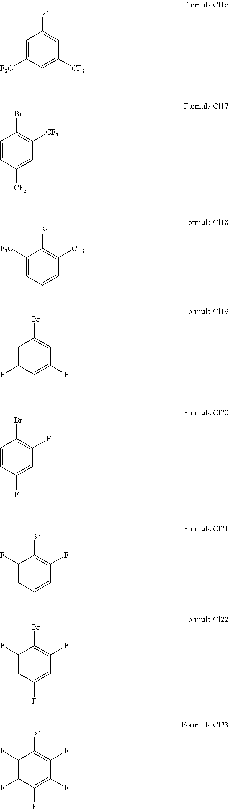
C1=C([F3C])C=C([CF3])C=C1Br.C1=CC([CF3])=CC([CF3])=C1Br.C1([F3C])=CC=CC([CF3])=C1Br.C1=C(F)C=C(F)C=C1Br.C1=CC(F)=CC(F)=C1Br.C1(F)=CC=CC(F)=C1Br.C1(F)=CC(F)=CC(F)=C1Br.C1(F)=C(F)C(F)=C(F)C(F)=C1Br
